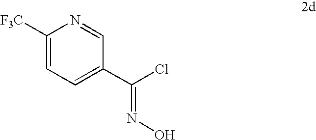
C1([F3C])=CC=C(C(Cl)=NO)C=N1
